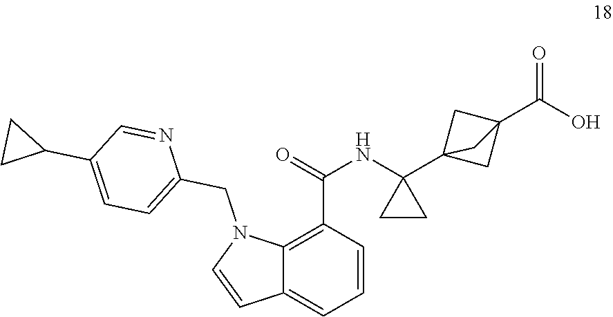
C12=C(C(=O)NC3(C45CC(C(=O)O)(C4)C5)CC3)C=CC=C1C=CN2CC1=CC=C(C2CC2)C=N1
